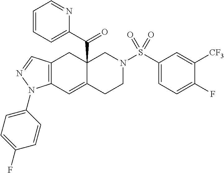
C12(C(=O)C3=CC=CC=N3)C(=CC3=C(C1)C=NN3C1=CC=C(F)C=C1)CCN(S(C1=CC=C(F)C([CF3])=C1)(=O)=O)C2
